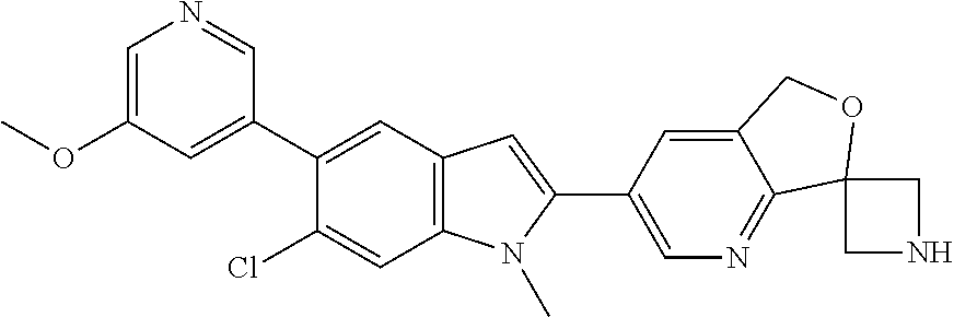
C1=C(OC)C=C(C2=CC3=C(C=C2Cl)N(C)C(C2=CN=C4C(=C2)COC42CNC2)=C3)C=N1
